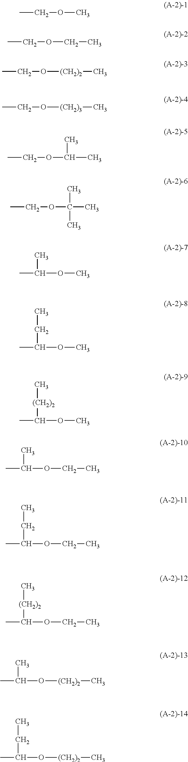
CCOC.CCOCC.CCO[(CH2)2]C.CCO[(CH2)3]C.CCOC(C)C.CCOC(C)(C)C.CC(OC)C.CC(OC)CC.CC(OC)[(CH2)2]C.CC(OCC)C.CC(OCC)CC.CC(OCC)[(CH2)2]C.CC(O[(CH2)2]C)C.CC(O[(CH2)2]C)CC
